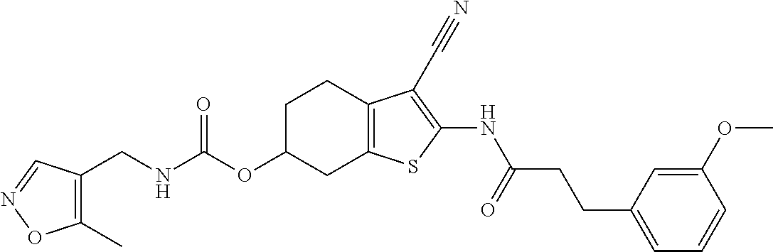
N(C(OC1CC2=C(CC1)C(C#N)=C(NC(CCC1=CC=CC(OC)=C1)=O)S2)=O)CC1=C(C)ON=C1
